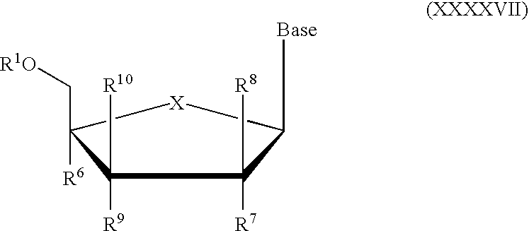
C(C1([R6])[X]C([Base])C([R7])([R8])C1([R9])[R10])[R1O]
